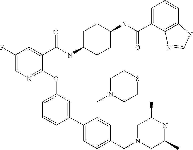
C1(F)=CN=C(OC2=CC=CC(C3=CC=C(CN4CC(C)NC(C)C4)C=C3CN3CCSCC3)=C2)C(C(NC2CCC(NC(=O)C3=CC=CC4=C3N=CN4)CC2)=O)=C1
